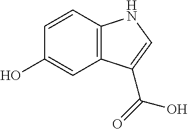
C1=CC2=C(C=C1O)C(C(=O)O)=CN2
